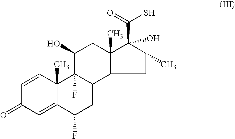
C1=CC2(C)C(=CC1=O)C(F)CC1C2(F)C(O)CC2(C)C(C(S)=O)(O)C(C)CC12
